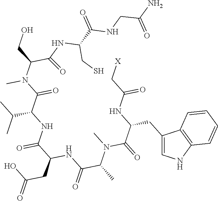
O=C(NCC(N)=O)C(NC(C(CO)N(C(C(NC(C(NC(C(C)N(C)C(=O)C(NC(C[X])=O)CC1=CNC2=C1C=CC=C2)=O)CC(O)=O)=O)C(C)C)=O)C)=O)CS
